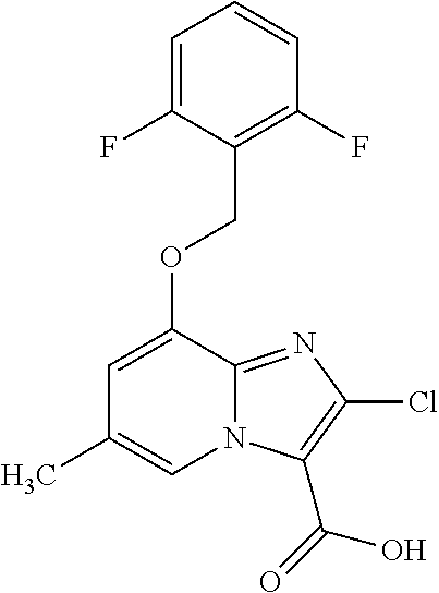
O(C1=CC(C)=CN2C1=NC(Cl)=C2C(=O)O)CC1=C(F)C=CC=C1F
